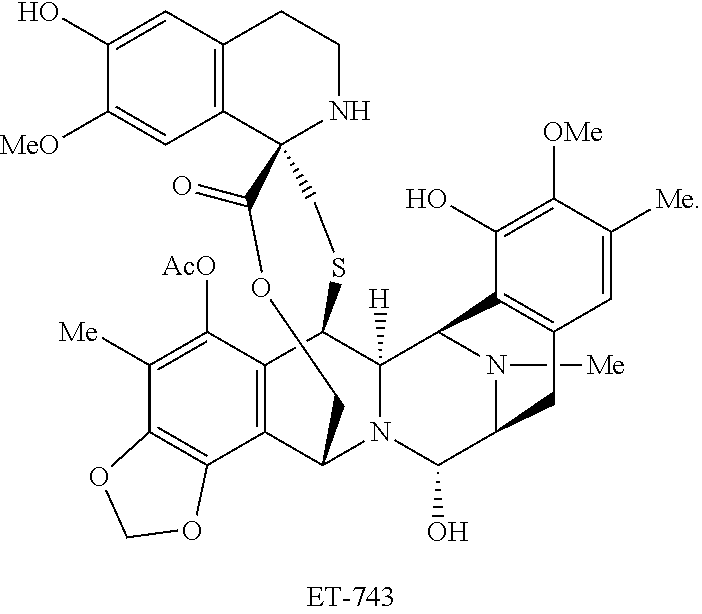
C12=C(C([AcO])=C([Me])C3=C1OCO3)C1C3([H])N(C2COC(=O)C2(CS1)NCCC1=C2C=C([MeO])C(O)=C1)C(O)C1N([Me])C3C2=C(C1)C=C([Me])C([OMe])=C2O
